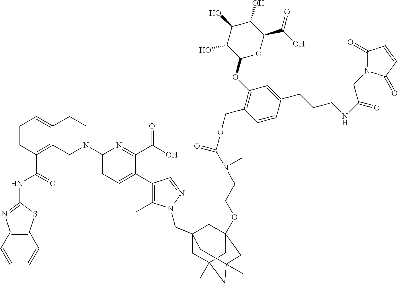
C12=C(C=CC=C1)SC(NC(C1=C3C(=CC=C1)CCN(C1=CC=C(C4=C(C)N(CC56CC7(C)CC(C)(CC(OCCN(C(=O)OCC8=C(OC9OC(C(O)=O)C(O)C(O)C9O)C=C(CCCNC(=O)CN9C(=O)C=CC9=O)C=C8)C)(C5)C7)C6)N=C4)C(C(O)=O)=N1)C3)=O)=N2
